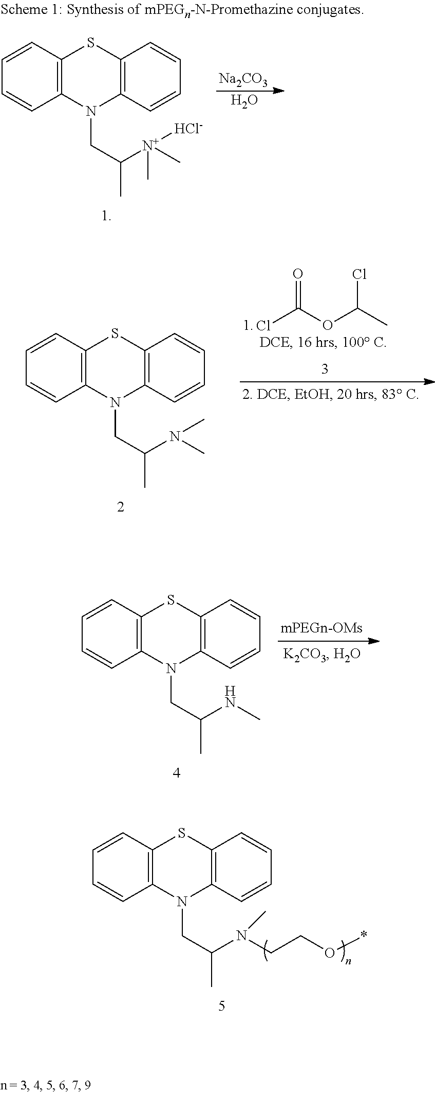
C1=CC2=C(C=C1)N(CC(C)NC)C1=C(S2)C=CC=C1.C1=CC2=C(C=C1)N(CC(C)N(CCO*)C)C1=C(S2)C=CC=C1.C1=CC2=C(C=C1)N(CC(C)[N+](C)([Cl-])C)C1=C(S2)C=CC=C1.[Na2CO3].O.C1=CC2=C(C=C1)N(CC(C)N(C)C)C1=C(S2)C=CC=C1.ClC(OC(C)Cl)=O
